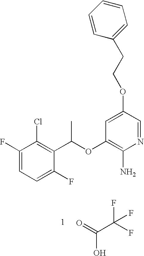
C1(F)=CC=C(F)C(C(OC2=C(N)N=CC(OCCC3=CC=CC=C3)=C2)C)=C1Cl.C(C(F)(F)F)(=O)O
